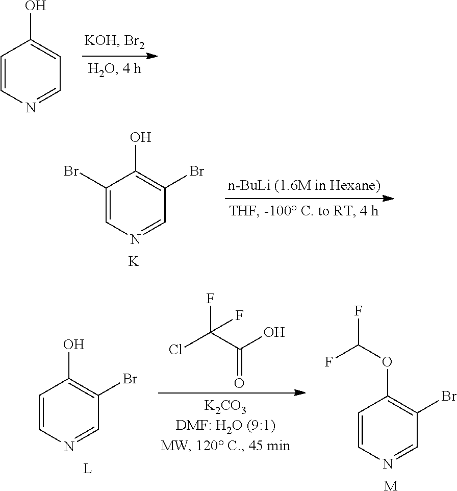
C1=CN=CC=C1O.C1(Br)=CN=CC(Br)=C1O.[K].C1=CN=CC(Br)=C1O.[L].ClC(C(O)=O)(F)F.C1=CN=CC(Br)=C1OC(F)F.[M]
